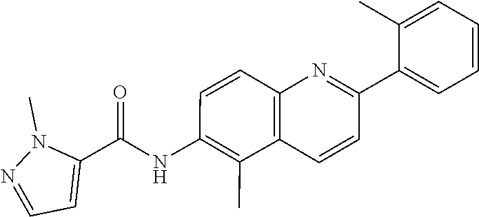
C1=CC2=C(C(C)=C1NC(C1=CC=NN1C)=O)C=CC(C1=CC=CC=C1C)=N2
